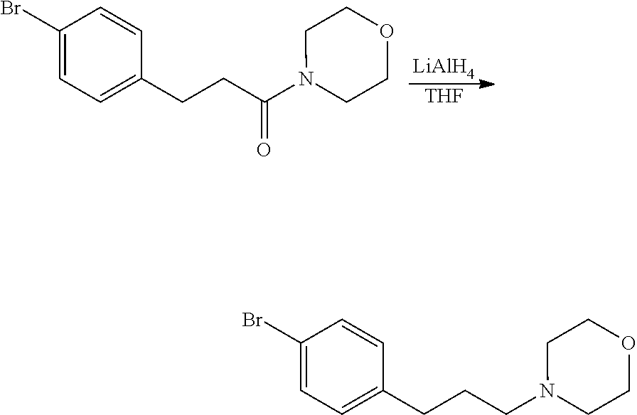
[LiAlH4].[THF].C1(Br)=CC=C(CCC(N2CCOCC2)=O)C=C1.C1(Br)=CC=C(CCCN2CCOCC2)C=C1
